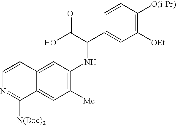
C1=C2C(=CC(NC(C3=CC([OEt])=C([O(i-Pr)])C=C3)C(O)=O)=C1[Me])C=CN=C2[N(Boc)2]
